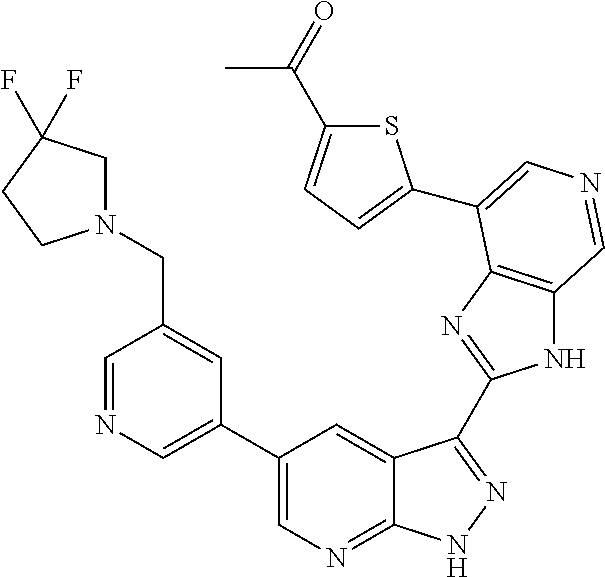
C1(C2=CN=CC(CN3CC(F)(F)CC3)=C2)=CN=C2C(=C1)C(C1=NC3=C(N1)C=NC=C3C1=CC=C(C(C)=O)S1)=NN2
